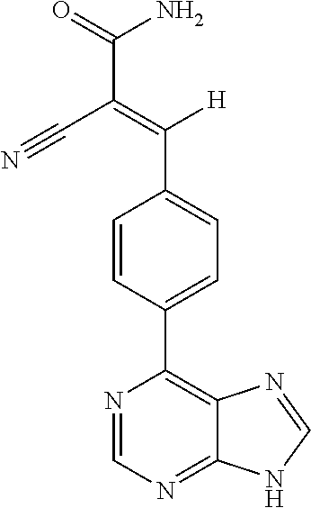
C1=CC(C2=C3C(=NC=N2)NC=N3)=CC=C1C([H])=C(C(N)=O)C#N
